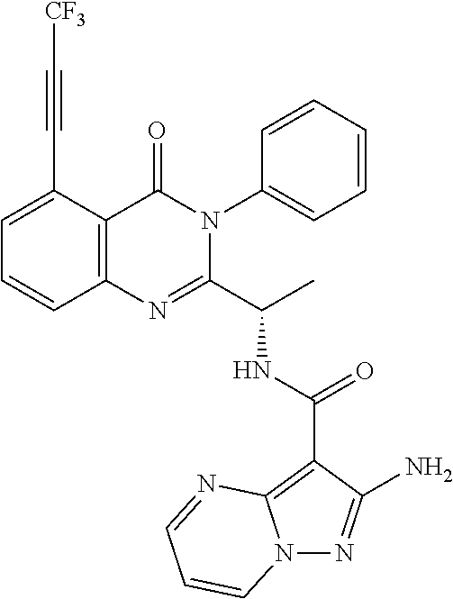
N(C(C1=NC2=C(C(=O)N1C1=CC=CC=C1)C(C#C[CF3])=CC=C2)C)C(C1=C2N(N=C1N)C=CC=N2)=O
